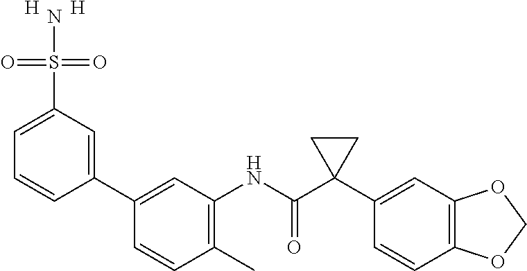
C1=CC(C2=CC(S(=O)(=O)N)=CC=C2)=CC(NC(C2(C3=CC4=C(C=C3)OCO4)CC2)=O)=C1C.[H].[H]
